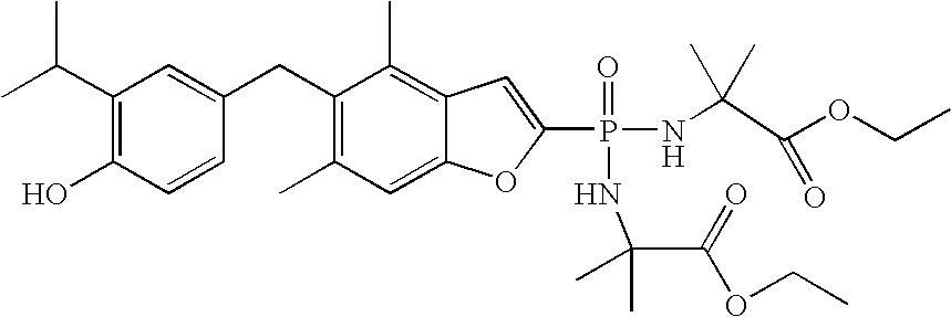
CC(C1=C(O)C=CC(CC2=C(C)C=C3C(=C2C)C=C(P(=O)(NC(C(OCC)=O)(C)C)NC(C(=O)OCC)(C)C)O3)=C1)C
